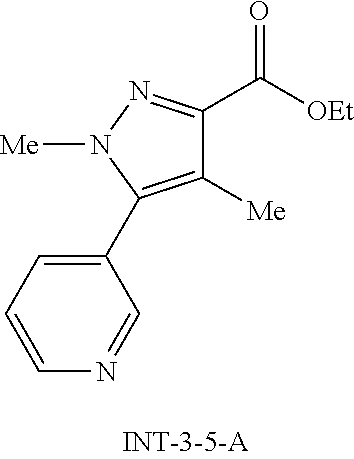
C1=CC=C(C2=C([Me])C(C(=O)[OEt])=NN2[Me])C=N1
